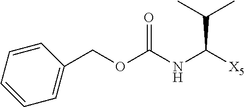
C(OC(=O)NC(C(C)C)[X5])C1=CC=CC=C1
